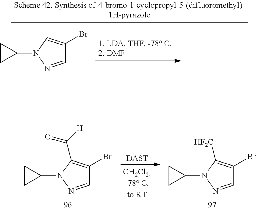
C1=NN(C2CC2)C([HF2C])=C1Br.C1=NN(C2CC2)C(C([H])=O)=C1Br.[DAST].C1=NN(C2CC2)C=C1Br
